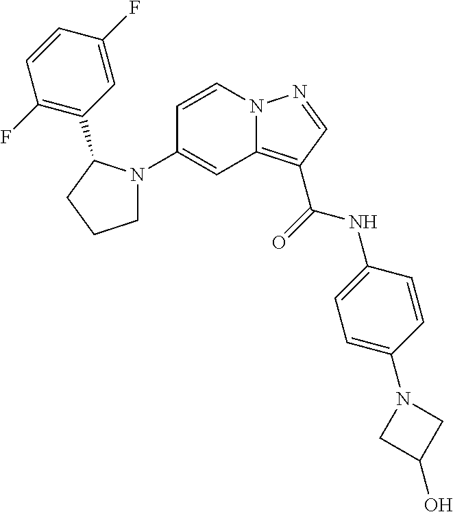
C1(N2CCCC2C2=C(F)C=CC(F)=C2)=CC2=C(C(=O)NC3=CC=C(N4CC(O)C4)C=C3)C=NN2C=C1
